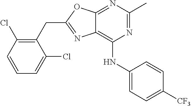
C1(CC2=NC3=C(NC4=CC=C([CF3])C=C4)N=C(C)N=C3O2)=C(Cl)C=CC=C1Cl
